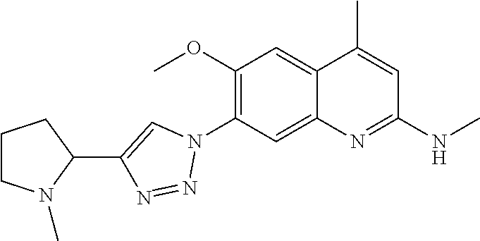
C12=CC(N3C=C(C4CCCN4C)N=N3)=C(OC)C=C1C(C)=CC(NC)=N2
